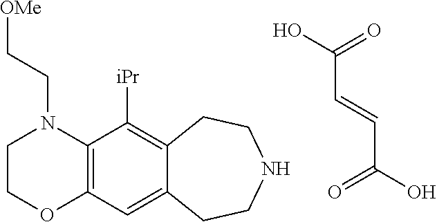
C(C=CC(=O)O)(=O)O.C1COC2=C(N1CC[OMe])C([iPr])=C1C(=C2)CCNCC1
